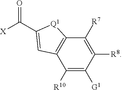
C1([R8])=C([R7])C2=C(C([R10])=C1[G1])C=C(C([X])=O)[Q1]2
